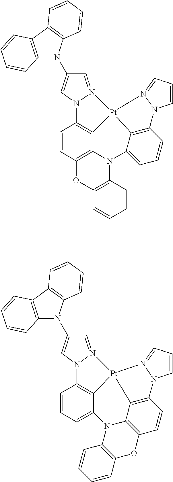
C12=C(C3=C(N1C1=CN4N(=C1)[Pt]15C6=C4C=CC4=C6N(C6=C(O4)C=CC=C6)C4=CC=CC(=C41)N1C=CC=N51)C=CC=C3)C=CC=C2.C12=C(C3=C(N1C1=CN4N(=C1)[Pt]15C6=C4C=CC=C6N4C6=C(C=CC(=C61)N1C=CC=N51)OC1=C4C=CC=C1)C=CC=C3)C=CC=C2
